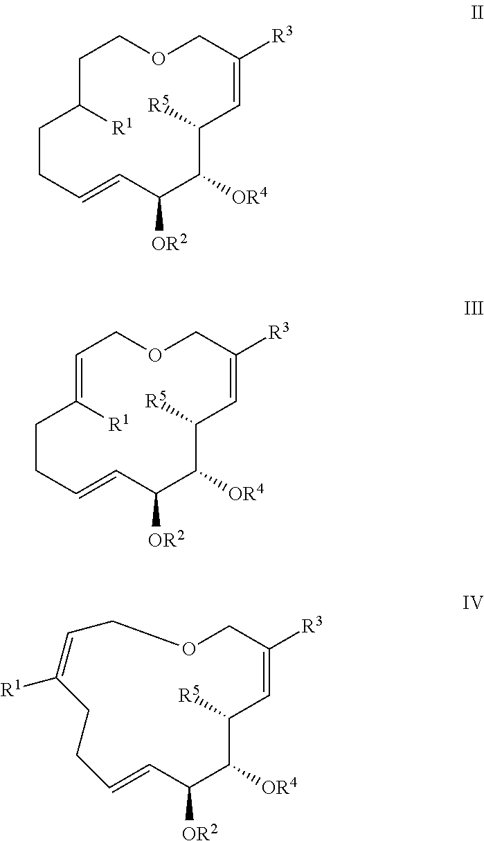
C1C([R1])CCC=CC([OR2])C([OR4])C([R5])C=C([R3])COC1.C1=C([R1])CCC=CC([OR2])C([OR4])C([R5])C=C([R3])COC1.O1CC([R3])=CC([R5])C([OR4])C([OR2])C=CCCC([R1])=CC1
